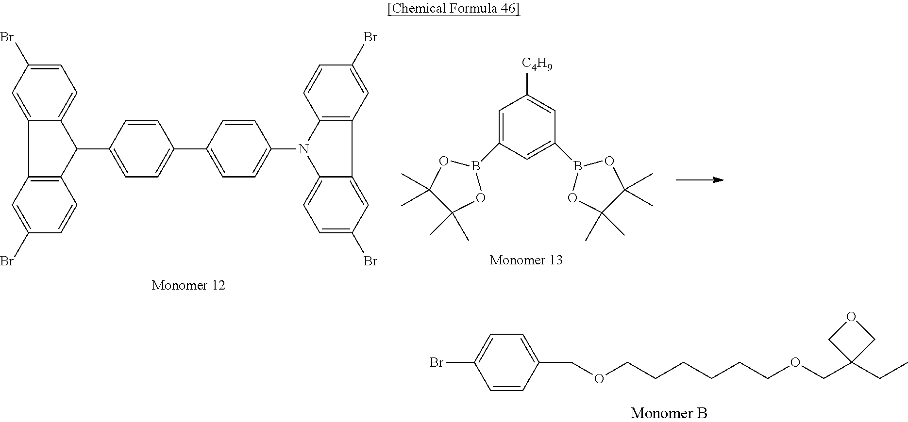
BrC1=CC=C(COCCCCCCOCC2(CC)COC2)C=C1.C1(C2=CC=C(N3C4=CC=C(Br)C=C4C4=C3C=CC(Br)=C4)C=C2)=CC=C(C2C3=CC=C(Br)C=C3C3=C2C=CC(Br)=C3)C=C1.C1=C(B2OC(C)(C)C(C)(C)O2)C=C(B2OC(C)(C)C(C)(C)O2)C=C1[C4H9]
